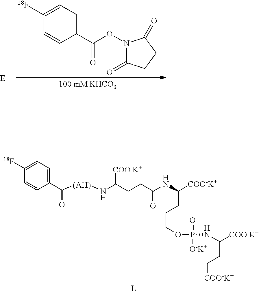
[L].C(CCCOP(=O)([O-K+])NC(CC[COO-K+])[COO-K+])(NC(CCC(N[(AH)]C(C1=CC=C([18F])C=C1)=O)[COO-K+])=O)[COO-K+].C(C1=CC=C([18F])C=C1)(=O)ON1C(=O)CCC1=O.[E]
